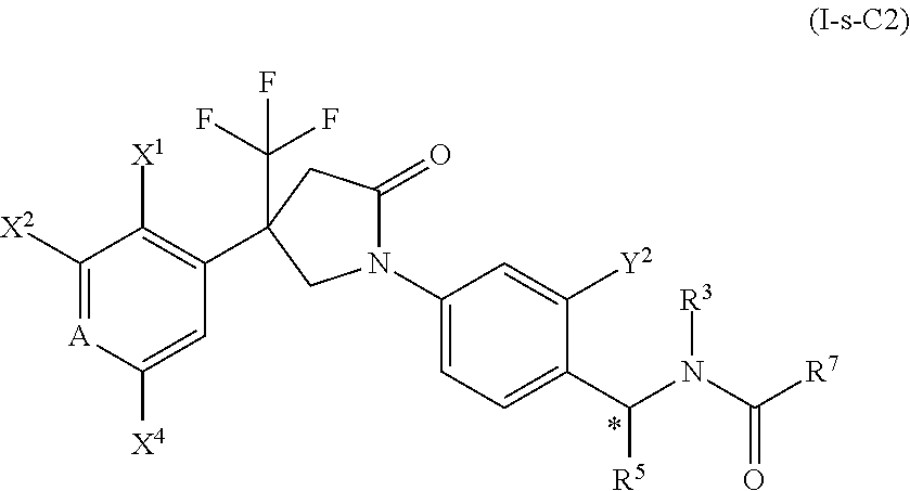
C1([X2])=[A]C([X4])=CC(C2(C(F)(F)F)CC(=O)N(C3=CC=C(C(N([R3])C([R7])=O)[R5])C([Y2])=C3)C2)=C1[X1]
